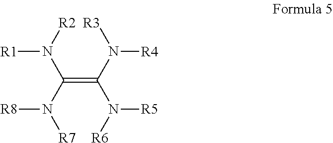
C(=C(N([R7])[R8])N([R2])[R1])(N([R3])[R4])N([R6])[R5]
